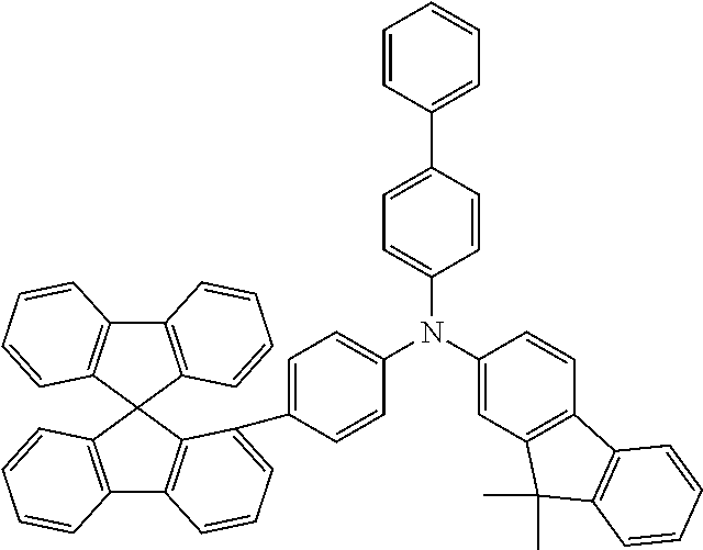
C12=C(C3(C4=C1C=CC=C4)C1=C(C4=C3C(C3=CC=C(N(C5=CC6=C(C=C5)C5=C(C6(C)C)C=CC=C5)C5=CC=C(C6=CC=CC=C6)C=C5)C=C3)=CC=C4)C=CC=C1)C=CC=C2
